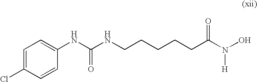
C1=C(Cl)C=CC(NC(NCCCCCC(N(O)[H])=O)=O)=C1
